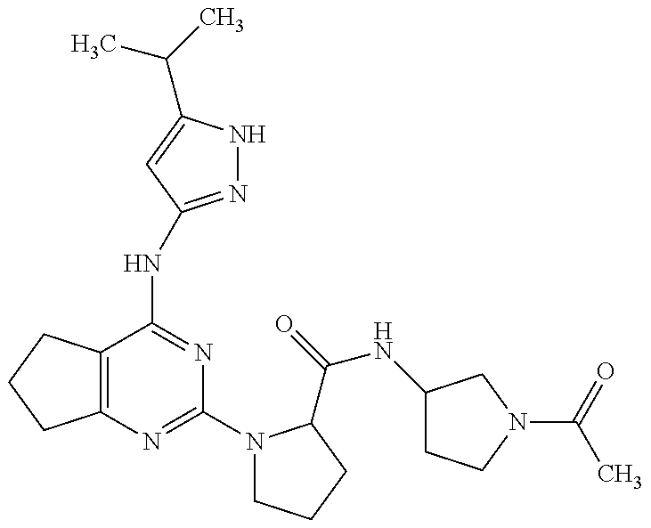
C12=C(C(NC3=NNC(C(C)C)=C3)=NC(N3CCCC3C(=O)NC3CCN(C(=O)C)C3)=N1)CCC2
